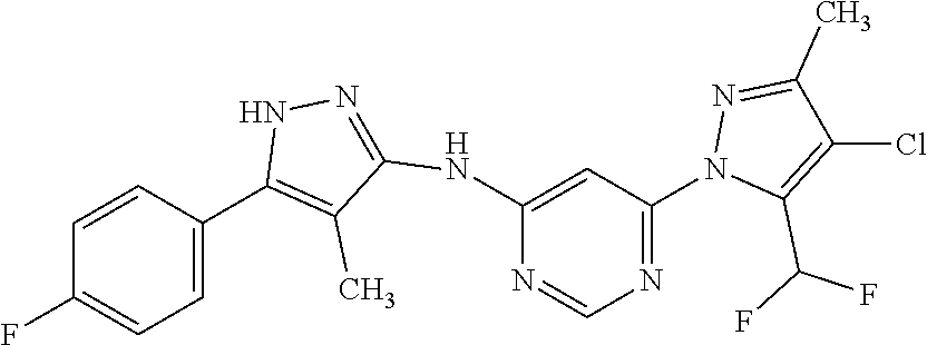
N1=C(N2C(C(F)F)=C(Cl)C(C)=N2)C=C(NC2=NNC(C3=CC=C(F)C=C3)=C2C)N=C1
